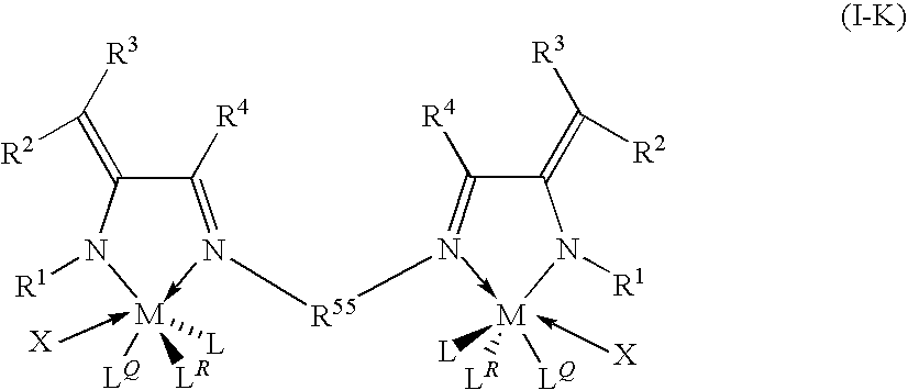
C(C(N([M]([LQ])([LR])[L])[R1])=C([R3])[R2])(=N[R55]N=C(C(N([M]([LR])([LQ])[L])[R1])=C([R3])[R2])[R4])[R4]
